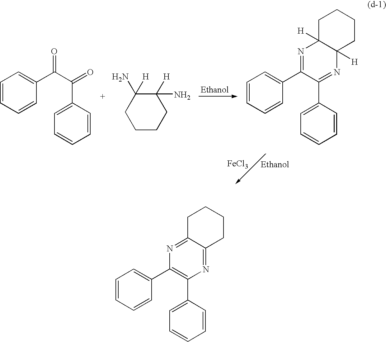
C1=CC=CC(C(C(=O)C2=CC=CC=C2)=O)=C1.C1(N)([H])CCCCC1(N)[H].C1=CC=CC(C2=NC3([H])C([H])(N=C2C2=CC=CC=C2)CCCC3)=C1.[FeCl3].C1=CC=CC(C2=C(C3=CC=CC=C3)N=C3C(=N2)CCCC3)=C1
